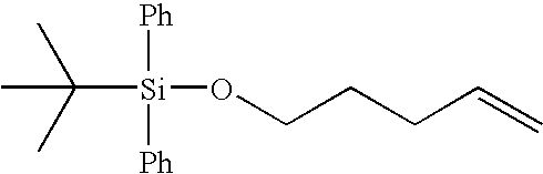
CC(C)(C)[Si]([Ph])([Ph])OCCCC=C
